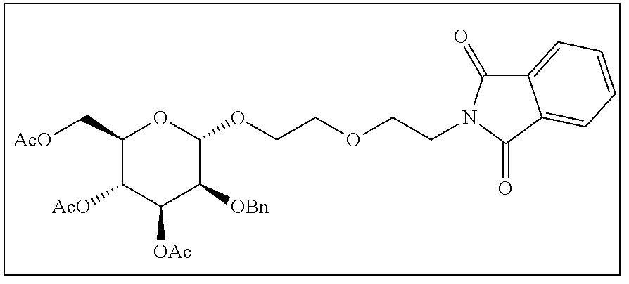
C1(C[AcO])C([AcO])C([OAc])C([OBn])C(OCCOCCN2C(=O)C3=CC=CC=C3C2=O)O1
